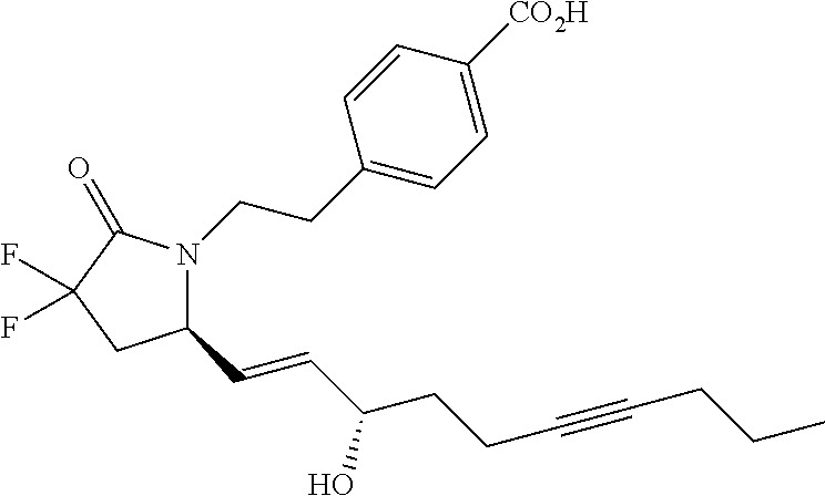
C(CC#CCCC)C(O)C=CC1N(CCC2=CC=C([CO2H])C=C2)C(=O)C(F)(F)C1
